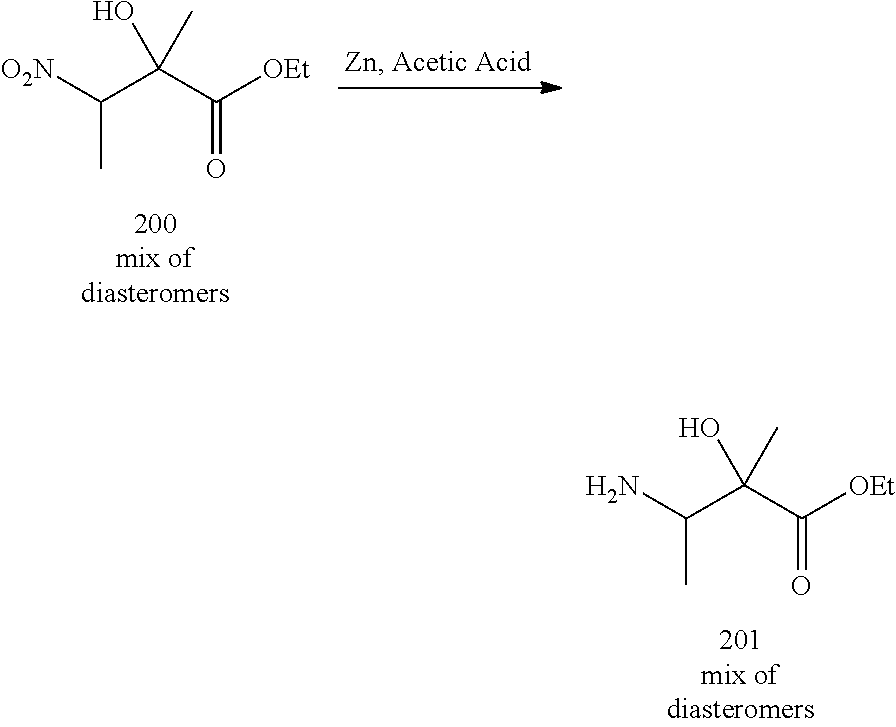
C(C(C([OEt])=O)(O)C)([O2N])C.C(C(C([OEt])=O)(O)C)(N)C
